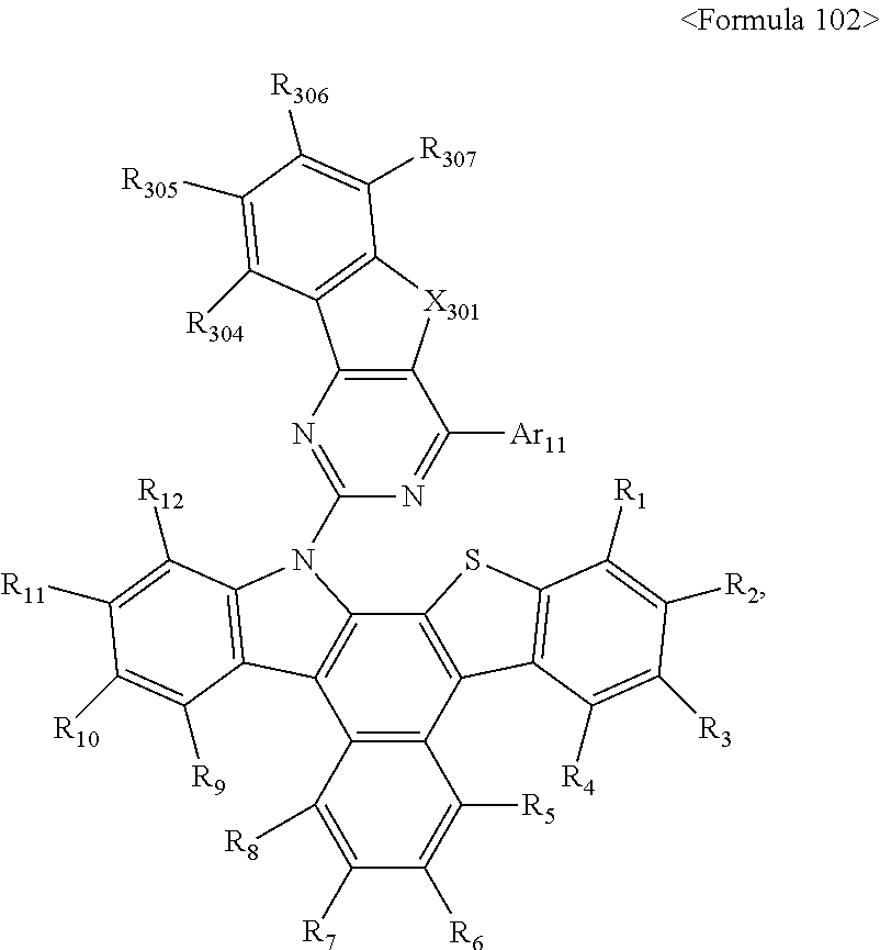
C12=C(C3=C(C4=C1C1=C(N4C4=NC5=C(C([Ar11])=N4)[X301]C4=C5C([R304])=C([R305])C([R306])=C4[R307])C([R12])=C([R11])C([R10])=C1[R9])SC1=C3C([R4])=C([R3])C([R2])=C1[R1])C([R5])=C([R6])C([R7])=C2[R8]
